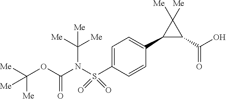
C(=O)(OC([Me])([Me])[Me])N(S(C1=CC=C(C2C(C(=O)O)C2([Me])[Me])C=C1)(=O)=O)C([Me])([Me])[Me]
